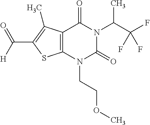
C12=C(N(CCOC)C(=O)N(C(C(F)(F)F)C)C1=O)SC(C(=O)[H])=C2C
